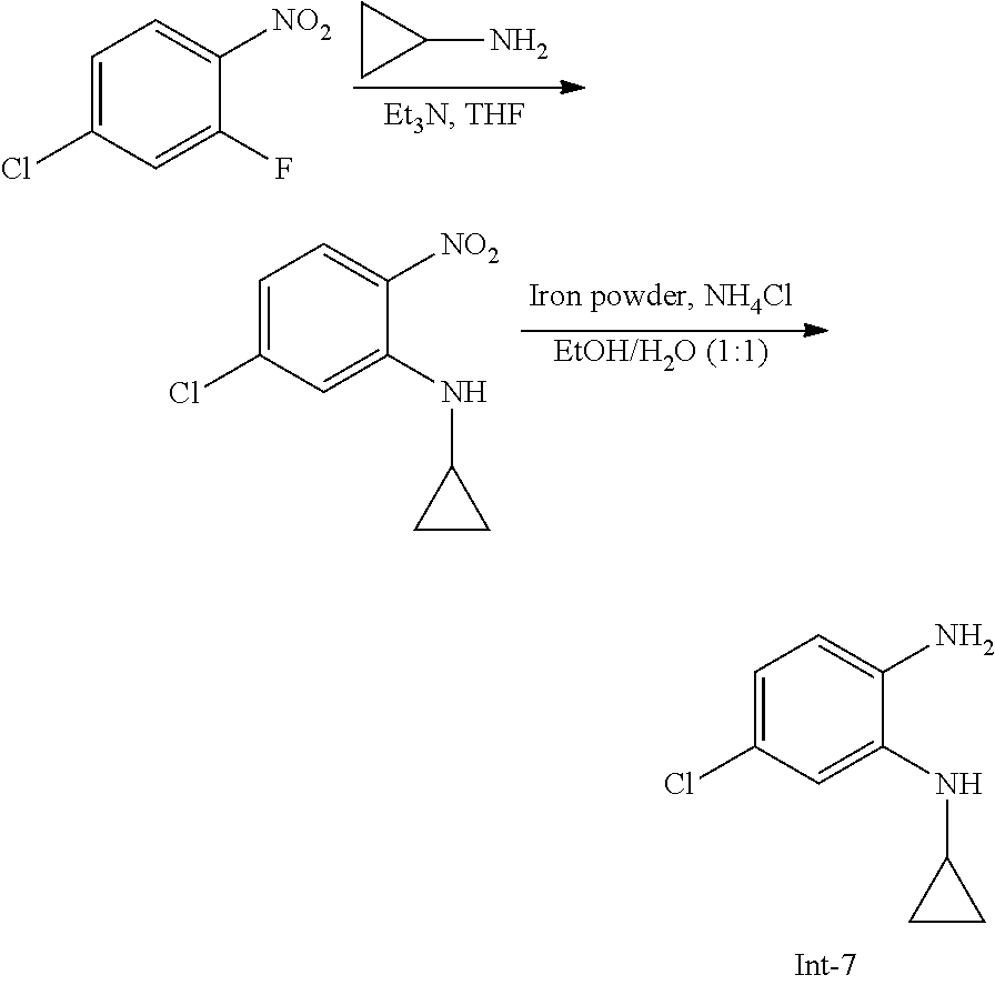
[EtOH/H2O (1:1)].C1=C(Cl)C=C(NC2CC2)C([NO2])=C1.C1=C(Cl)C=C(F)C([NO2])=C1.C1CC1N.C1=C(Cl)C=C(NC2CC2)C(N)=C1
